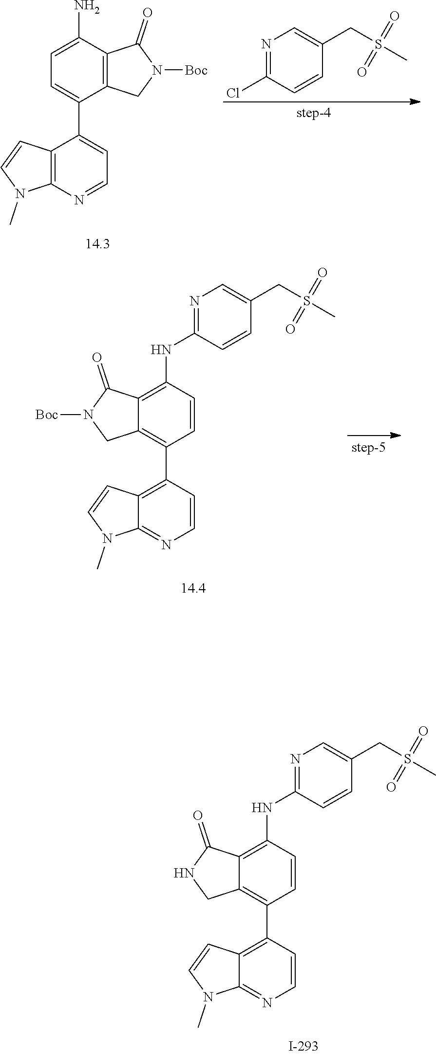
C1(C2=C3C(=C(NC4=NC=C(CS(C)(=O)=O)C=C4)C=C2)C(=O)NC3)=C2C(=NC=C1)N(C)C=C2.C1(C2=C3C(=C(NC4=NC=C(CS(C)(=O)=O)C=C4)C=C2)C(=O)N([Boc])C3)=C2C(=NC=C1)N(C)C=C2.N1=C(Cl)C=CC(CS(C)(=O)=O)=C1.C12=C(N=CC=C1C1=CC=C(N)C3=C1CN([Boc])C3=O)N(C)C=C2
